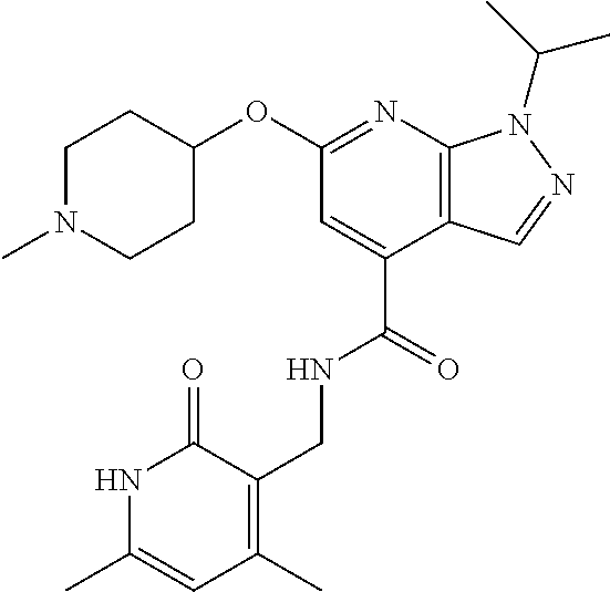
C1C(OC2=NC3=C(C=NN3C(C)C)C(C(=O)NCC3=C(C)C=C(C)NC3=O)=C2)CCN(C)C1
